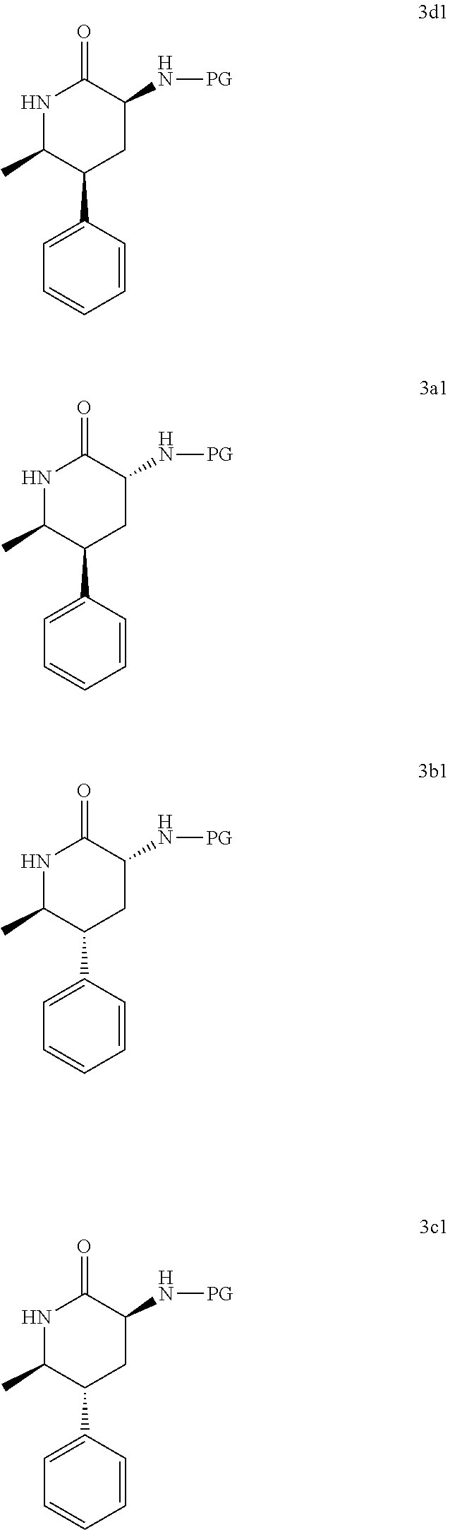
C1=CC=CC=C1C1CC(N[PG])C(=O)NC1C.C1=CC=CC=C1C1CC(N[PG])C(=O)NC1C.C1=CC=CC=C1C1CC(N[PG])C(=O)NC1C.C1=CC=CC=C1C1CC(N[PG])C(=O)NC1C
